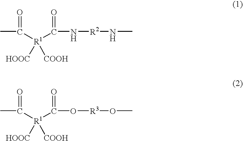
CC([R1](C(N[R2]NC)=O)([HOOC])[COOH])=O.CC([R1](C(O[R3]OC)=O)([HOOC])[COOH])=O
